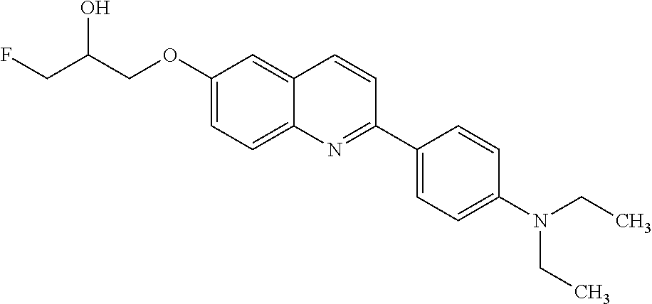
C1(OCC(CF)O)=CC=C2C(=C1)C=CC(C1=CC=C(N(CC)CC)C=C1)=N2
